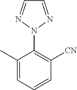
C1(C)=CC=CC([CN])=C1N1N=CC=N1
